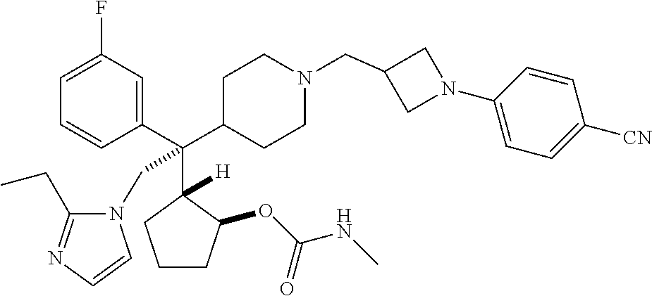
C1=C(F)C=C(C(C2CCN(CC3CN(C4=CC=C([CN])C=C4)C3)CC2)(C2([H])C(OC(NC)=O)CCC2)CN2C(CC)=NC=C2)C=C1
